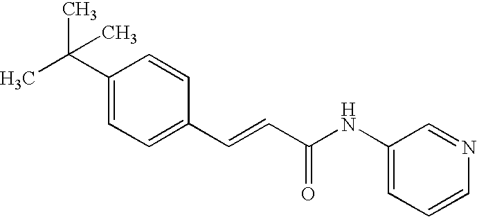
C1(C=CC(=O)NC2=CC=CN=C2)=CC=C(C(C)(C)C)C=C1
